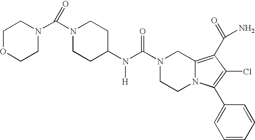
N(C(=O)N1CCN2C(=C(C(N)=O)C(Cl)=C2C2=CC=CC=C2)C1)([H])C1CCN(C(N2CCOCC2)=O)CC1
